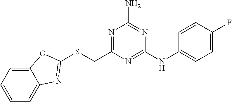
N1=C(CSC2=NC3=CC=CC=C3O2)N=C(NC2=CC=C(F)C=C2)N=C1N
